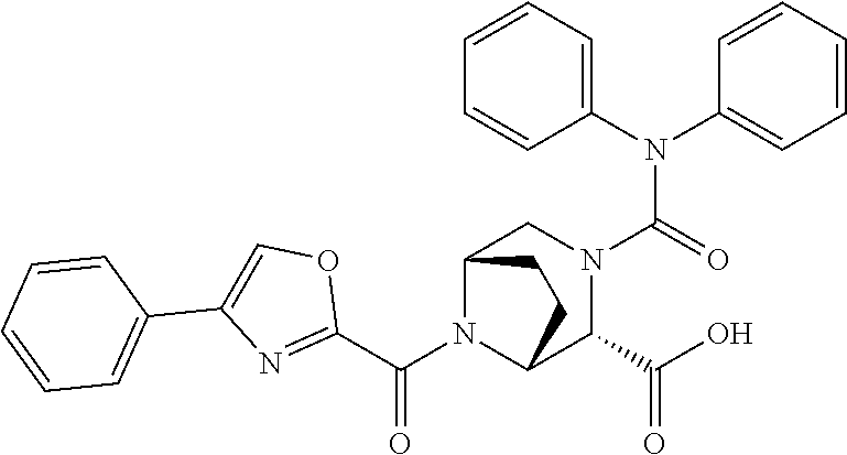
C(N1C2C(C(O)=O)N(C(N(C3=CC=CC=C3)C3=CC=CC=C3)=O)CC1CC2)(C1=NC(C2=CC=CC=C2)=CO1)=O
